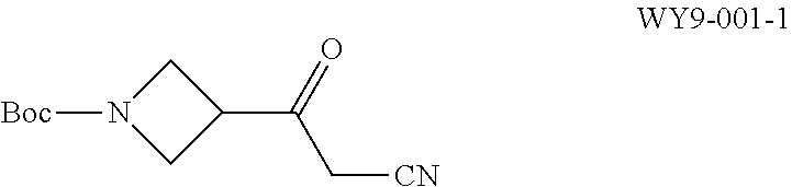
[Boc]N1CC(C(C[CN])=O)C1
